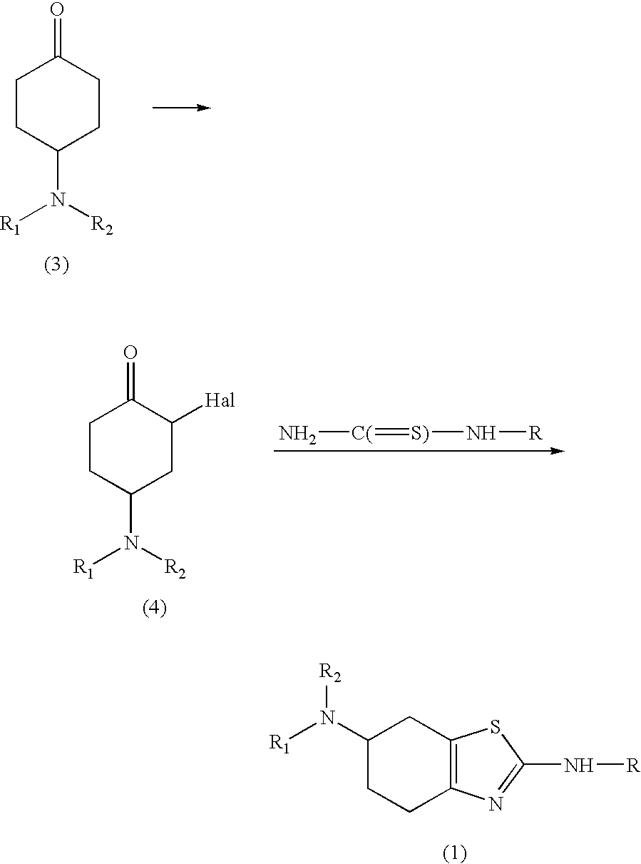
C1CC(N([R1])[R2])CCC1=O.C1CC(N([R1])[R2])CC([Hal])C1=O.N[C(]=[S)]N[R].C1(N([R1])[R2])CCC2=C(C1)SC(N[R])=N2
